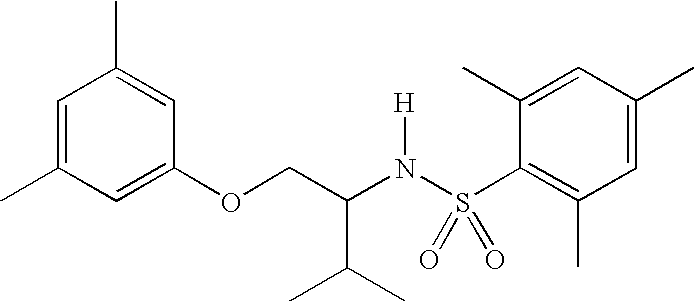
C1=C(C)C=C(OCC(N(S(C2=C(C)C=C(C)C=C2C)(=O)=O)[H])C(C)C)C=C1C
